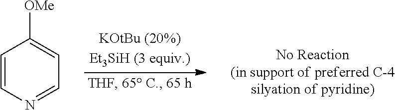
C1=CN=CC=C1[OMe]
